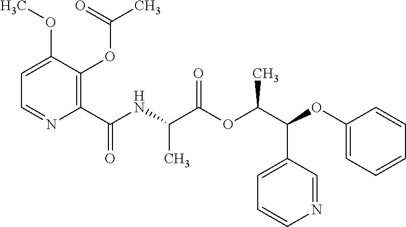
C1=C(OC)C(OC(C)=O)=C(C(NC(C(OC(C(OC2=CC=CC=C2)C2=CC=CN=C2)C)=O)C)=O)N=C1
